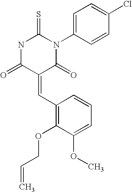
N1C(=O)C(=CC2=C(OCC=C)C(OC)=CC=C2)C(=O)N(C2=CC=C(Cl)C=C2)C1=S
